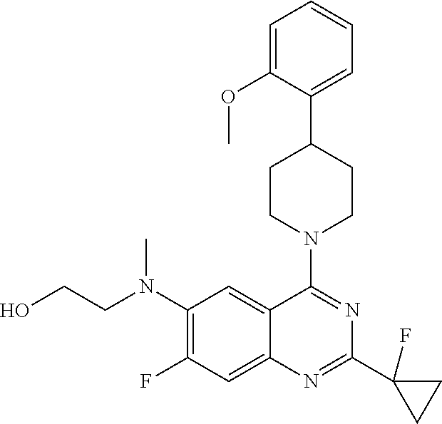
C1=C(OC)C(C2CCN(C3=NC(C4(F)CC4)=NC4=CC(F)=C(N(C)CCO)C=C34)CC2)=CC=C1
